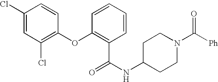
C1(Cl)=CC(Cl)=C(OC2=C(C(NC3CCN(C([Ph])=O)CC3)=O)C=CC=C2)C=C1
